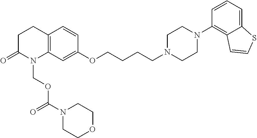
C12=C(CCC(=O)N1COC(N1CCOCC1)=O)C=CC(OCCCCN1CCN(C3=C4C(=CC=C3)SC=C4)CC1)=C2
